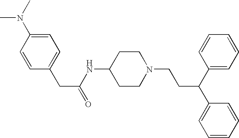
C1=CC(CC(=O)NC2CCN(CCC(C3=CC=CC=C3)C3=CC=CC=C3)CC2)=CC=C1N(C)C
